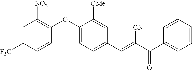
C1=C([F3C])C=CC(OC2=CC=C(C=C(C(=O)C3=CC=CC=C3)[CN])C=C2[OMe])=C1[NO2]
